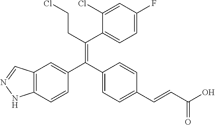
C12=C(C=CC(C(C3=CC=C(C=CC(O)=O)C=C3)=C(CCCl)C3=CC=C(F)C=C3Cl)=C1)NN=C2
